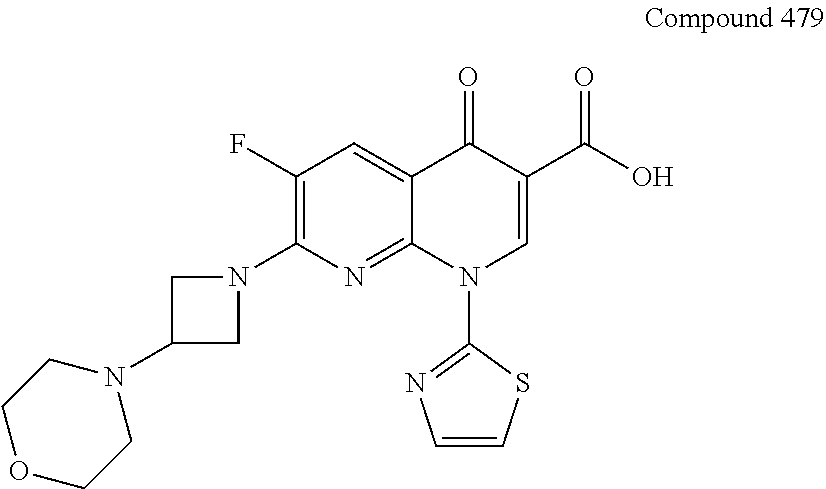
C1(F)=C(N2CC(N3CCOCC3)C2)N=C2C(=C1)C(=O)C(C(O)=O)=CN2C1=NC=CS1
